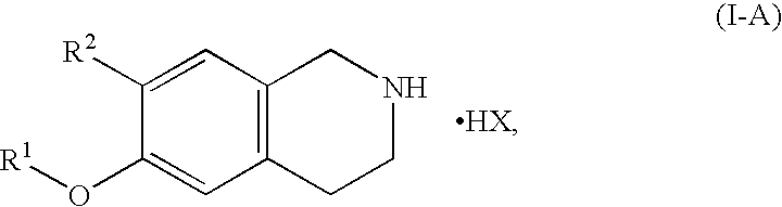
C1([R2])=CC2=C(C=C1O[R1])CCNC2
